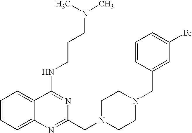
C1=CC=C2C(=C1)C(NCCCN(C)C)=NC(CN1CCN(CC3=CC(Br)=CC=C3)CC1)=N2
